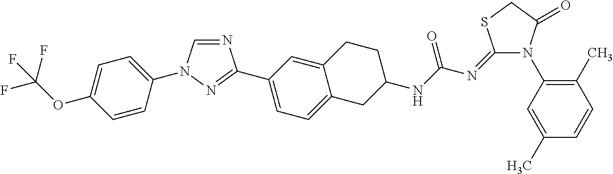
C1=CC(N2C=NC(C3=CC=C4C(=C3)CCC(NC(N=C3N(C5=C(C)C=CC(C)=C5)C(=O)CS3)=O)C4)=N2)=CC=C1OC(F)(F)F
